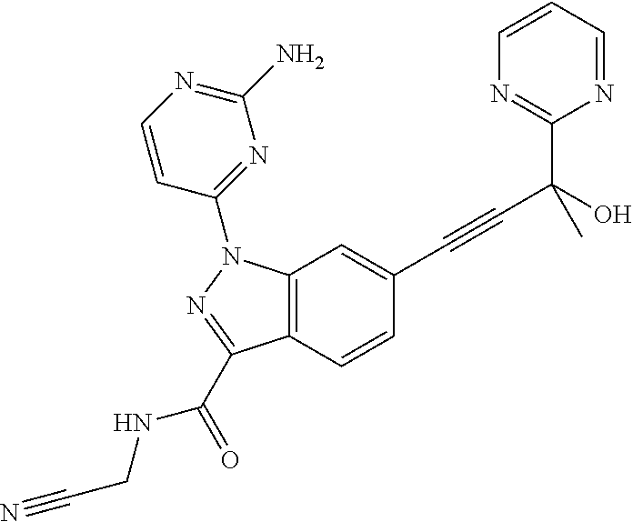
C12=C(C=CC(C#CC(C3=NC=CC=N3)(C)O)=C1)C(C(=O)NCC#N)=NN2C1=NC(N)=NC=C1
